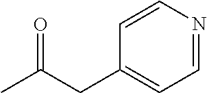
CC(CC1=CC=NC=C1)=O
